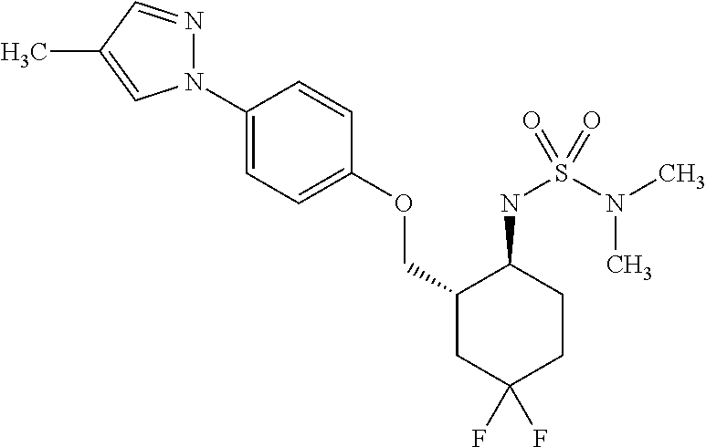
N1(C2=CC=C(OCC3CC(F)(F)CCC3NS(N(C)C)(=O)=O)C=C2)N=CC(C)=C1
